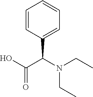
OC(C(N(CC)CC)C1=CC=CC=C1)=O
